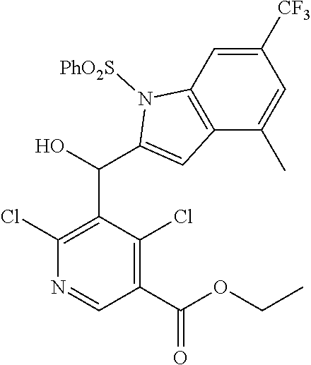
C1([CF3])=CC2=C(C(C)=C1)C=C(C(C1=C(Cl)N=CC(C(OCC)=O)=C1Cl)O)N2[PhO2S]
